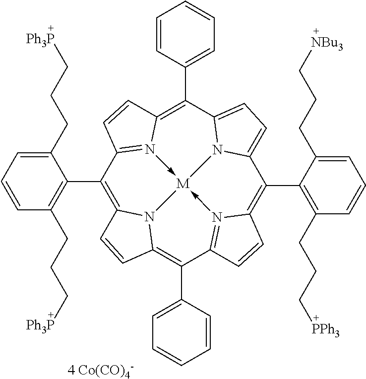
C1(C2=C(CCC[Ph3P])C=CC=C2CCC[Ph3P])=C2N3C(=C(C4=CC=CC=C4)C4=N5->[M]36-N3=C1C=CC3=C(C1=CC=CC=C1)C1=CC=C(N16)C(C1=C(CCC[PPh3])C=CC=C1CCC[NBu3])=C5C=C4)C=C2
